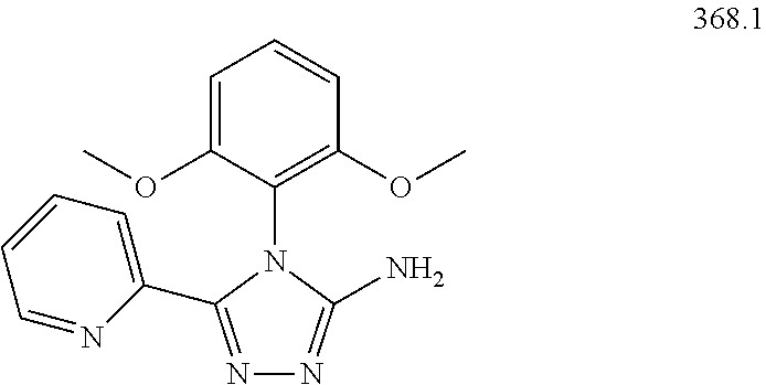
C1=C(OC)C(N2C(C3=CC=CC=N3)=NN=C2N)=C(OC)C=C1
